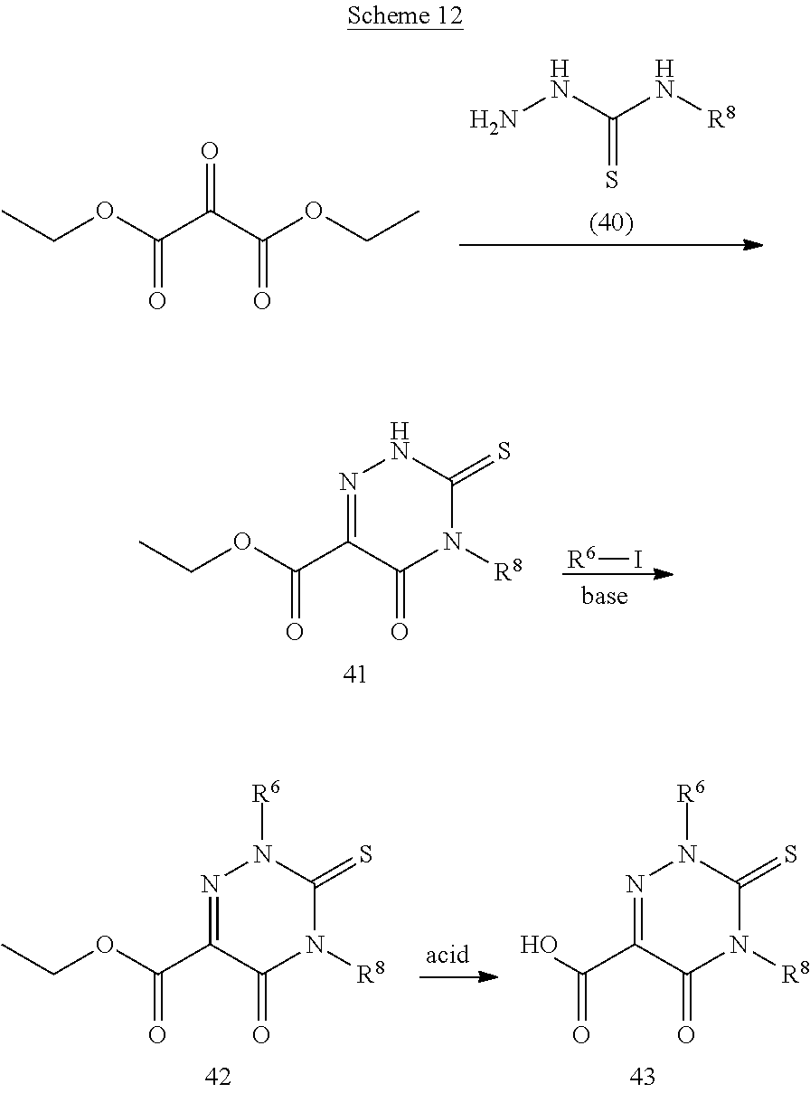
NNC(N[R8])=S.CCOC(C(C(OCC)=O)=O)=O.C(OC(C1=NNC(=S)N([R8])C1=O)=O)C.[R6]I.C(OC(C1=NN([R6])C(=S)N([R8])C1=O)=O)C.OC(C1=NN([R6])C(=S)N([R8])C1=O)=O
